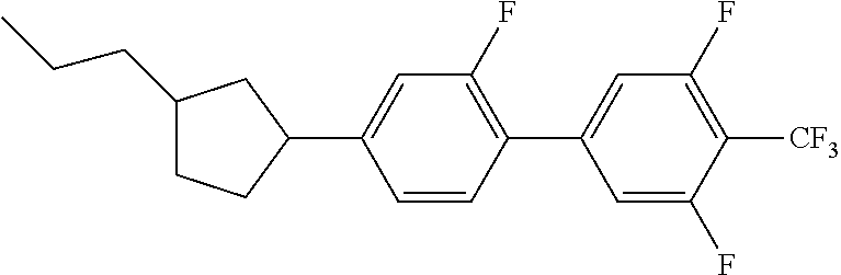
C1(CCC)CCC(C2=CC(F)=C(C3=CC(F)=C([CF3])C(F)=C3)C=C2)C1
